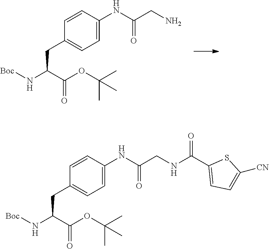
[Boc]NC(C(OC(C)(C)C)=O)CC1=CC=C(NC(CN)=O)C=C1.[Boc]NC(C(OC(C)(C)C)=O)CC1=CC=C(NC(CNC(C2=CC=C([CN])S2)=O)=O)C=C1
